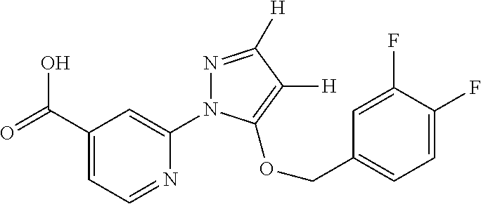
OC(C1=CC=NC(N2N=C([H])C([H])=C2OCC2=CC=C(F)C(F)=C2)=C1)=O
